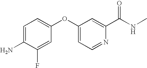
C1=C(N)C(F)=CC(OC2=CC=NC(C(NC)=O)=C2)=C1
